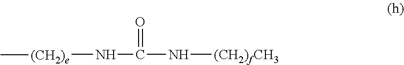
[(CH2)e](NC(=O)N[(CH2)fCH3])C
